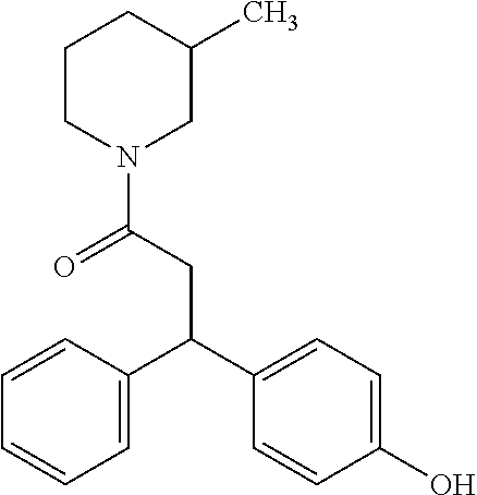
C1=CC(C(C2=CC=C(O)C=C2)CC(N2CC(C)CCC2)=O)=CC=C1
